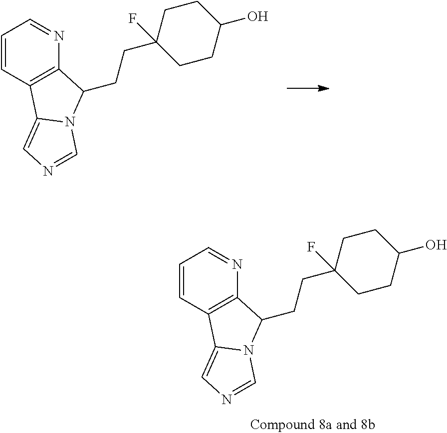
C12=C(N=CC=C1)C(CCC1(F)CCC(O)CC1)N1C2=CN=C1.C12=C(N=CC=C1)C(CCC1(F)CCC(O)CC1)N1C2=CN=C1
